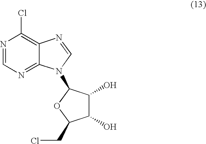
ClC1=C2C(=NC=N1)N(C1C(O)C(O)C(CCl)O1)C=N2
